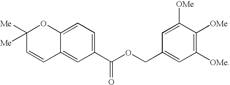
C1([Me])([Me])C=CC2=CC(C(OCC3=CC([OMe])=C([OMe])C([OMe])=C3)=O)=CC=C2O1
